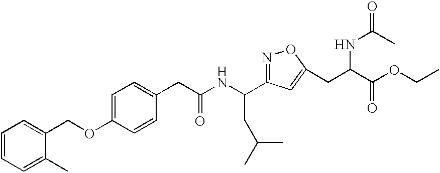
N1=C(C(NC(CC2=CC=C(OCC3=CC=CC=C3C)C=C2)=O)CC(C)C)C=C(CC(C(OCC)=O)NC(=O)C)O1
